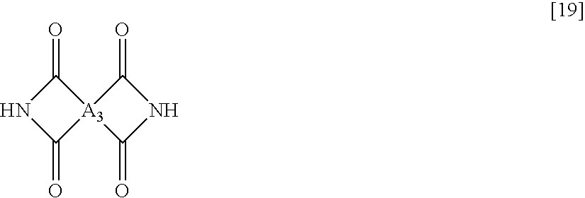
N1C(=O)[A3]2(C1=O)C(=O)NC2=O
